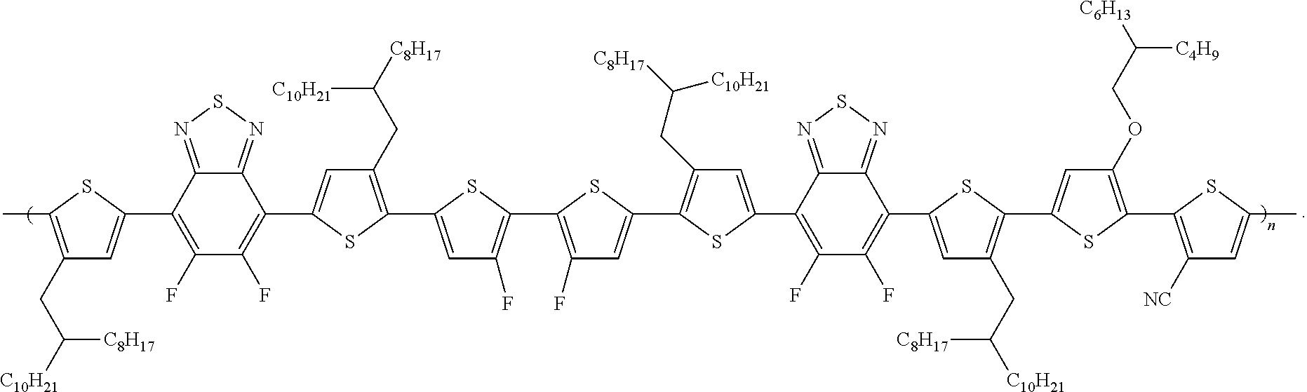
C1(CC([C10H21])[C8H17])=C(C)SC(C2=C(F)C(F)=C(C3=CC(CC([C8H17])[C10H21])=C(C4=CC(F)=C(C5=C(F)C=C(C6=C(CC([C8H17])[C10H21])C=C(C7=C(F)C(F)=C(C8=CC(CC([C10H21])[C8H17])=C(C9=CC(OCC([C6H13])[C4H9])=C(C%10=C([NC])C=C(C)S%10)S9)S8)C8=NSN=C78)S6)S5)S4)S3)C3=NSN=C23)=C1
